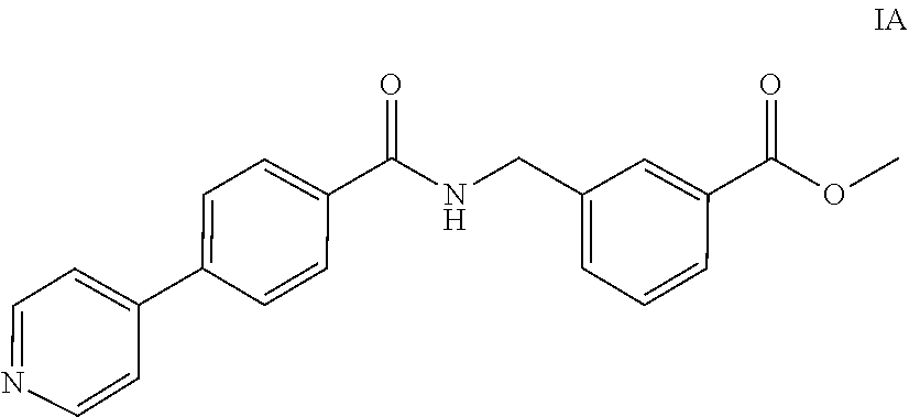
C1=C(C2=CC=NC=C2)C=CC(C(=O)NCC2=CC=CC(C(=O)OC)=C2)=C1
